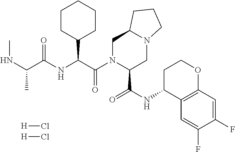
[H]Cl.[H]Cl.C1CC(C(C(N2C(C(NC3C4=C(OCC3)C=C(F)C(F)=C4)=O)CN3C(C2)CCC3)=O)NC(C(NC)C)=O)CCC1
